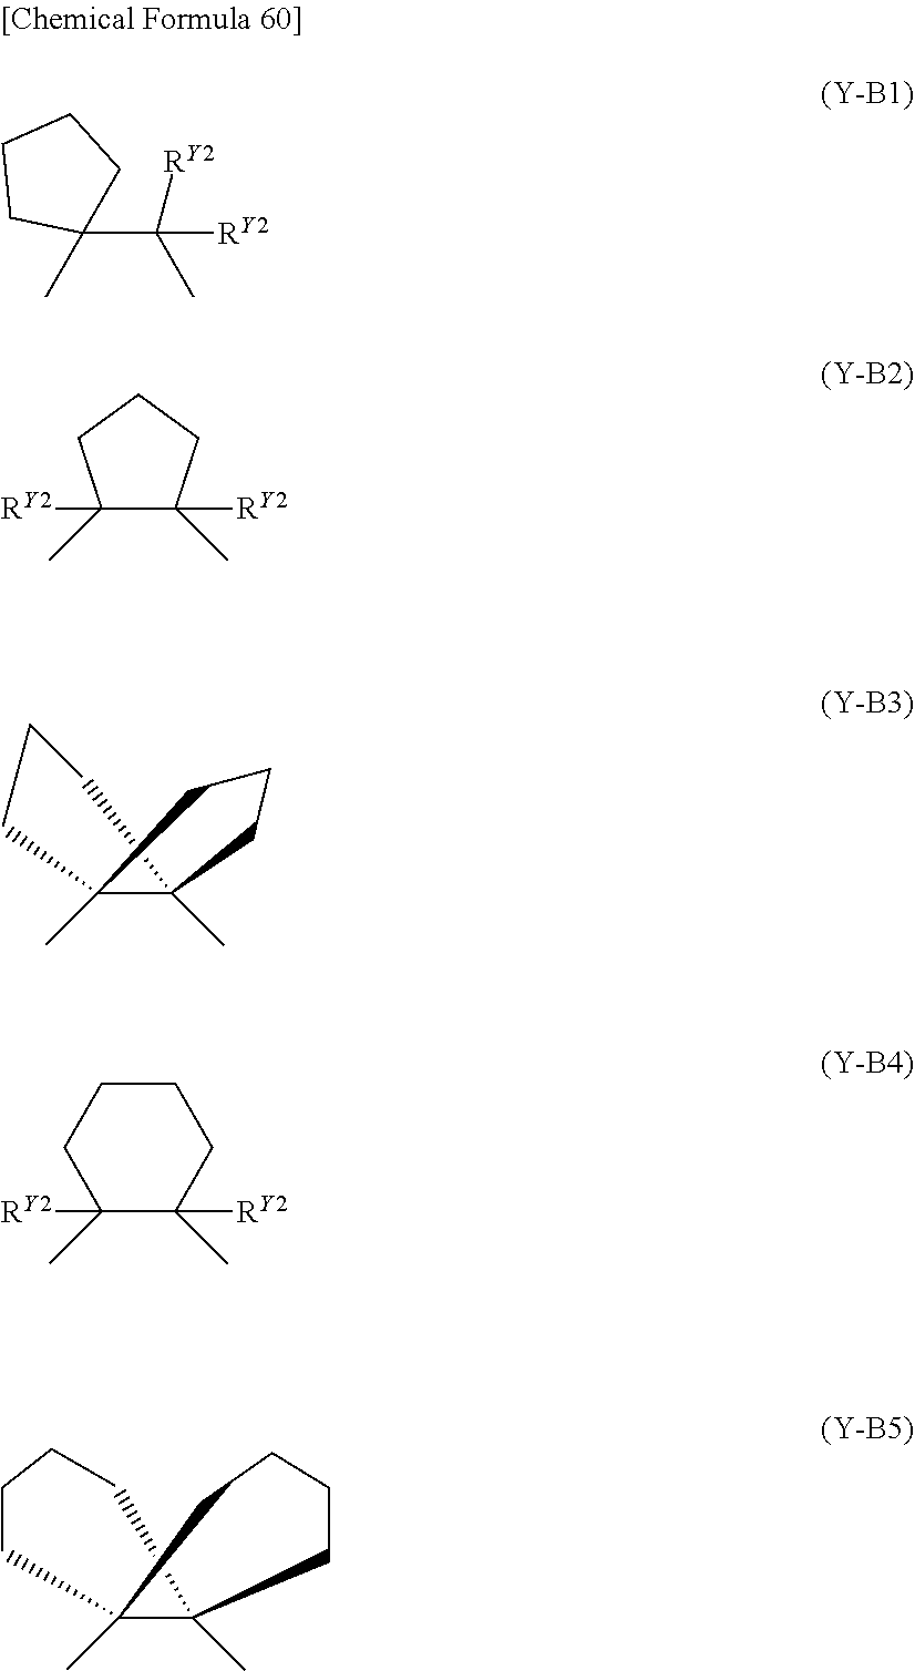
C1([RY2])(C)C([RY2])(C)CCC1.C1(C([RY2])(C)[RY2])(C)CCCC1.C12(C)C(C)(CCC1)CCC2.C1([RY2])(C)C([RY2])(C)CCCC1.C12(C)C(C)(CCCC1)CCCC2
